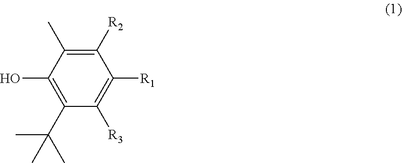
C1(C(C)(C)C)=C(O)C(C)=C([R2])C([R1])=C1[R3]
